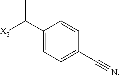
C1(C(C)[X2])=CC=C(C#N)C=C1
